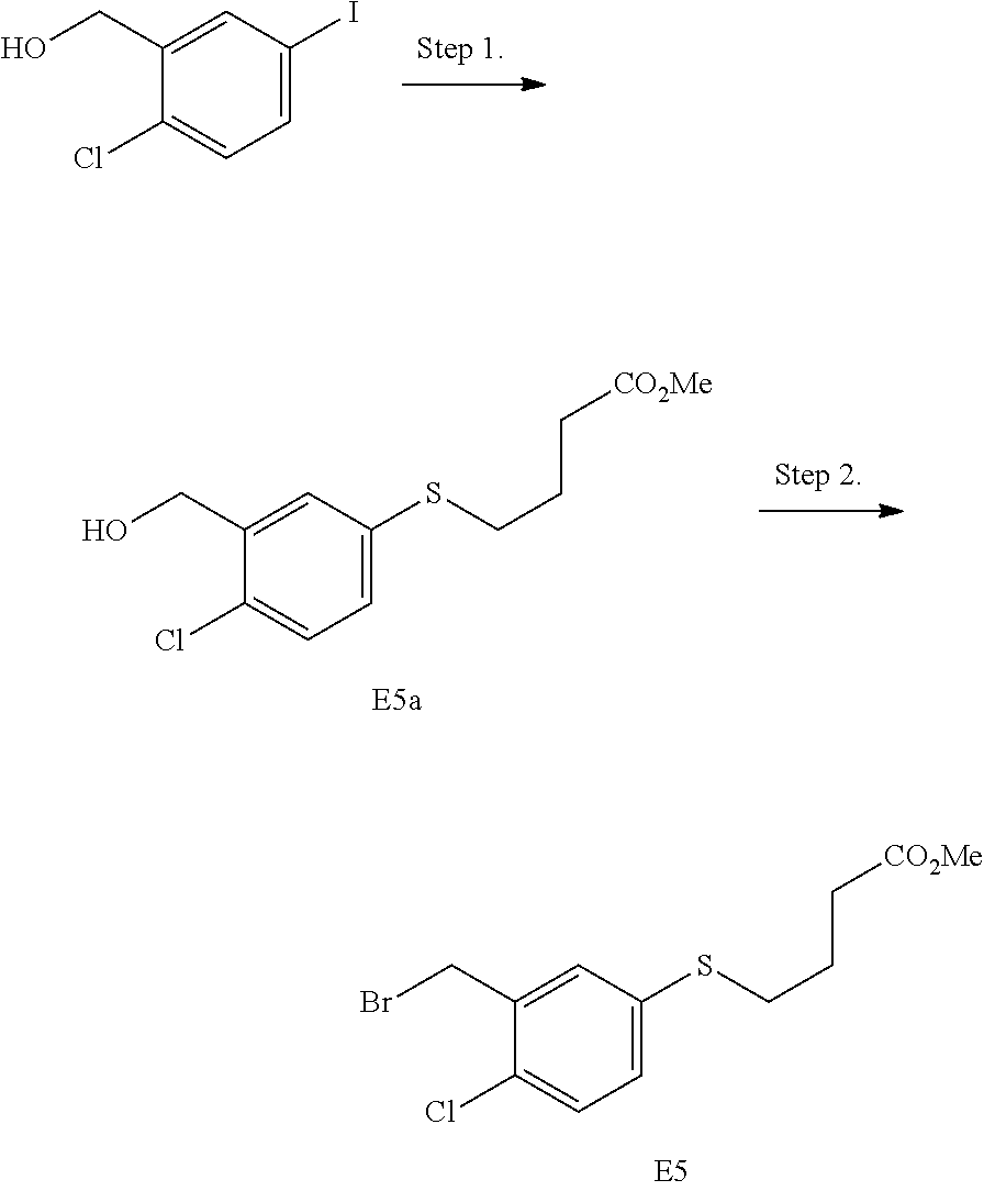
C1(Cl)=CC=C(I)C=C1CO.C1(Cl)=CC=C(SCCC[CO2Me])C=C1CO.C1(Cl)=CC=C(SCCC[CO2Me])C=C1CBr
